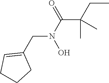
CCC(C(N(CC1=CCCC1)O)=O)(C)C
